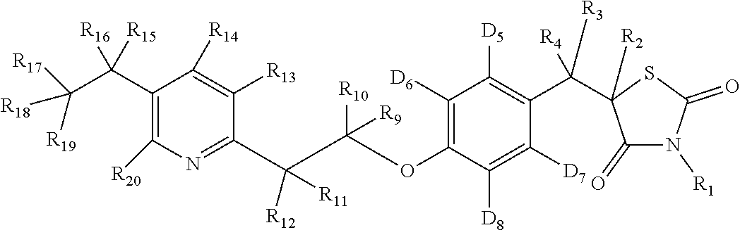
C1(C(C([R18])([R19])[R17])([R16])[R15])=C([R20])N=C(C([R12])([R11])C([R10])(OC2=C([D6])C([D5])=C(C([R3])([R4])C3([R2])C(=O)N([R1])C(=O)S3)C([D7])=C2[D8])[R9])C([R13])=C1[R14]
